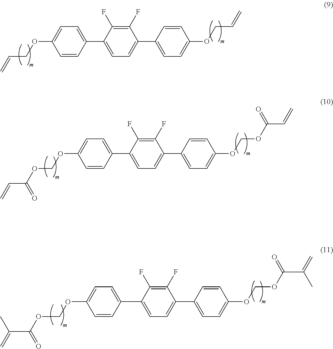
C1=C(OCC=C)C=CC(C2=CC=C(C3=CC=C(OCC=C)C=C3)C(F)=C2F)=C1.C1=C(OCOC(C=C)=O)C=CC(C2=CC=C(C3=CC=C(OCOC(C=C)=O)C=C3)C(F)=C2F)=C1.C1=C(OCOC(C(=C)C)=O)C=CC(C2=CC=C(C3=CC=C(OCOC(C(=C)C)=O)C=C3)C(F)=C2F)=C1
